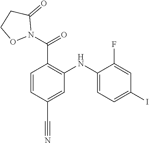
C1=CC(C#N)=CC(NC2=CC=C(I)C=C2F)=C1C(N1C(=O)CCO1)=O
